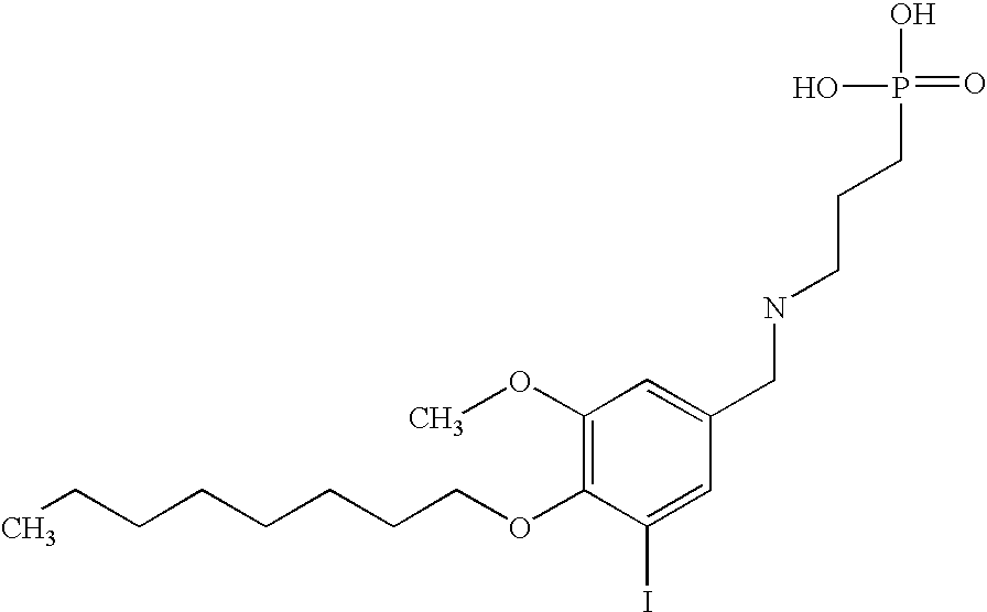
C(COC1=C(OC)C=C(CNCCCP(=O)(O)O)C=C1I)CCCCCC
